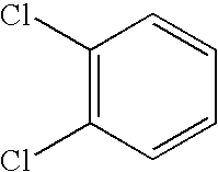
C1(Cl)=C(Cl)C=CC=C1
